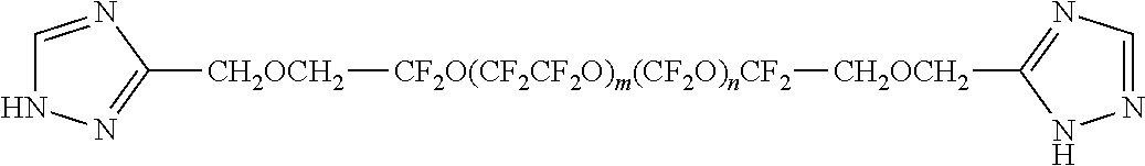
C1=NC([CH2OCH2][CF2O(CF2CF2O)m(CF2O)nCF2][CH2OCH2]C2=NC=NN2)=NN1
